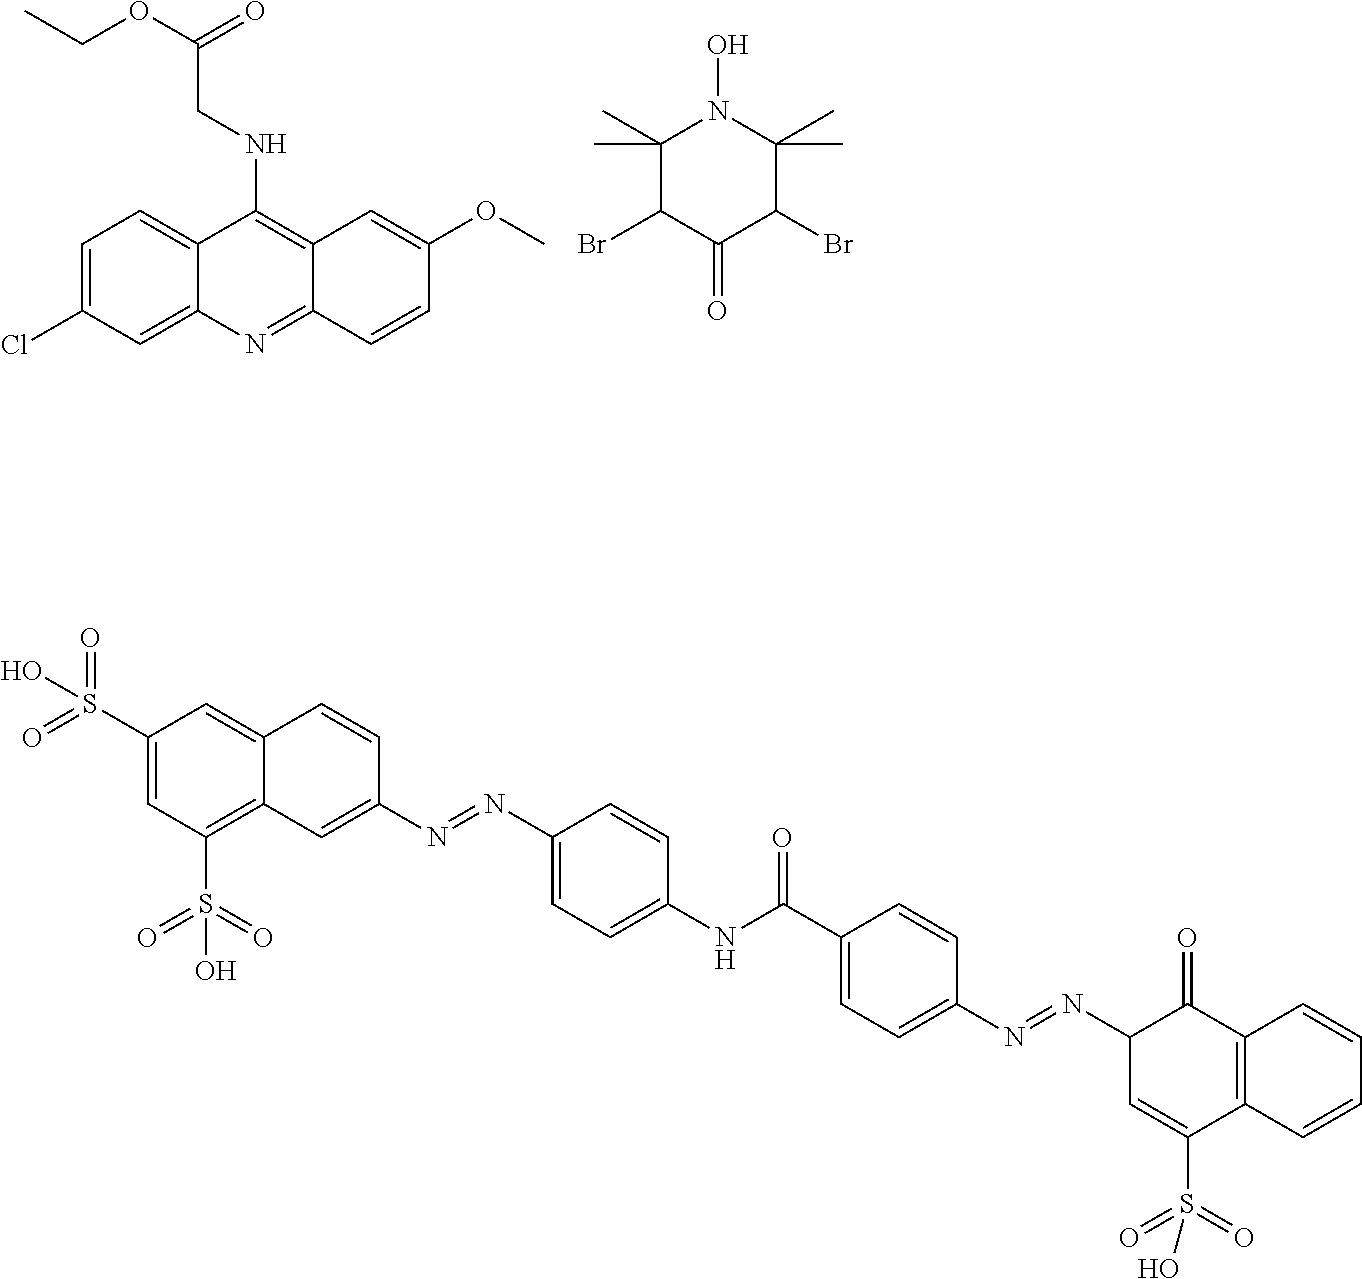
C1=C(Cl)C=C2C(=C1)C(NCC(OCC)=O)=C1C(=N2)C=CC(OC)=C1.C1(C)(C)C(Br)C(=O)C(Br)C(C)(C)N1O.C1(S(=O)(=O)O)=CC(S(=O)(=O)O)=C2C(=C1)C=CC(N=NC1=CC=C(NC(C3=CC=C(N=NC4C=C(S(=O)(=O)O)C5=C(C4=O)C=CC=C5)C=C3)=O)C=C1)=C2
